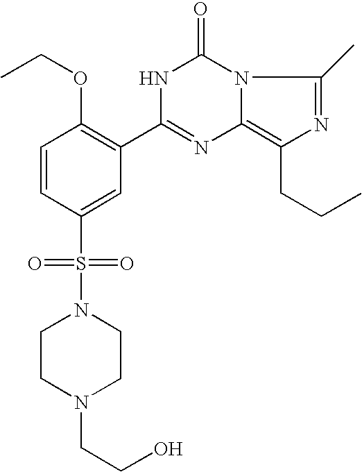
C1=CC(S(N2CCN(CCO)CC2)(=O)=O)=CC(C2=NC3=C(CCC)N=C(C)N3C(=O)N2)=C1OCC
